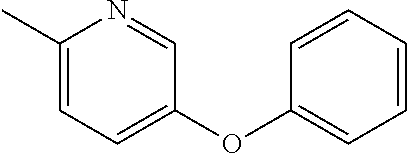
C1(C)=CC=C(OC2=CC=CC=C2)C=N1
